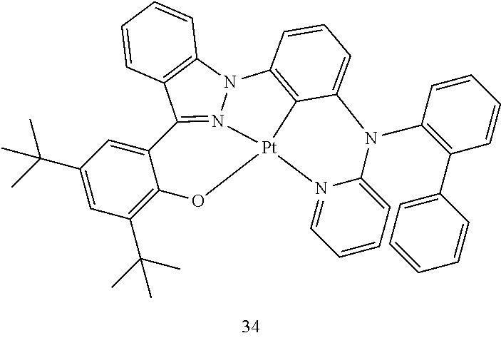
N12=CC=CC=C1N(C1=C(C3=CC=CC=C3)C=CC=C1)C1=CC=CC3=C1[Pt]21OC2=C(C(C)(C)C)C=C(C(C)(C)C)C=C2C2=N1N3C1=C2C=CC=C1
